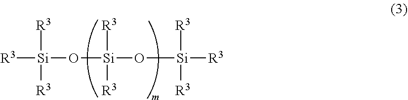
[R3][Si](O[Si](O[Si]([R3])([R3])[R3])([R3])[R3])([R3])[R3]
